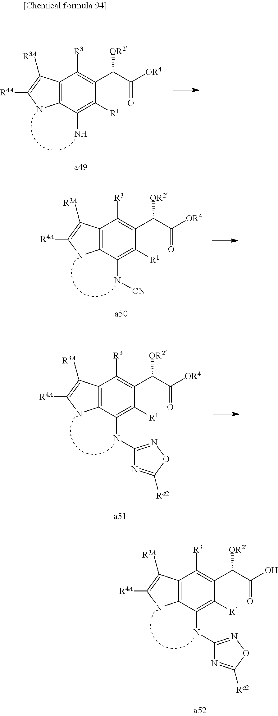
C12=C(C(N)=C([R1])C(C(C([OR4])=O)[OR2])=C1[R3])NC([R4A])=C2[R3A].C12=C(C(N[CN])=C([R1])C(C(C([OR4])=O)[OR2])=C1[R3])NC([R4A])=C2[R3A].C12=C(C(NC3=NOC([Ra2])=N3)=C([R1])C(C(C([OR4])=O)[OR2])=C1[R3])NC([R4A])=C2[R3A].C12=C(C(NC3=NOC([Ra2])=N3)=C([R1])C(C(C(O)=O)[OR2])=C1[R3])NC([R4A])=C2[R3A]
